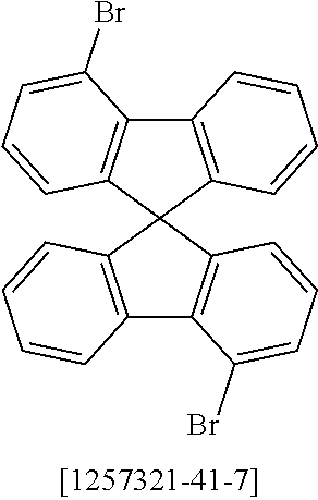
C12=C(C=CC=C1)C1(C3=C2C(Br)=CC=C3)C2=C(C3=C1C=CC=C3Br)C=CC=C2
